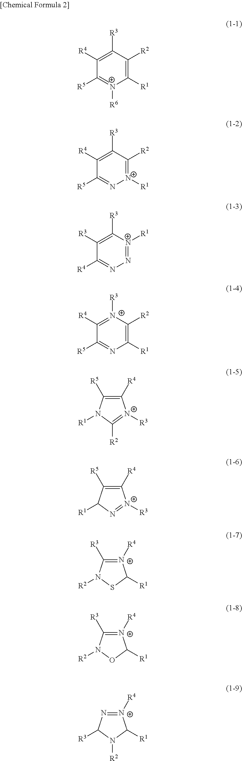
C1([R4])=C([R3])C([R2])=C([R1])[N+]([R6])=C1[R5].C1([R4])=C([R3])C([R2])=[N+]([R1])N=C1[R5].C1([R3])=C([R3])[N+]([R1])=NN=C1[R4].C1([R4])=[N+]([R3])C([R2])=C([R1])N=C1[R5].C1([R4])=C([R5])N([R1])C([R2])=[N+]1[R3].C1([R4])=C([R5])C([R1])N=[N+]1[R3].[N+]1([R4])=C([R3])N([R2])SC1[R1].[N+]1([R4])=C([R3])N([R2])OC1[R1].[N+]1([R4])=NC([R3])N([R2])C1[R1]
